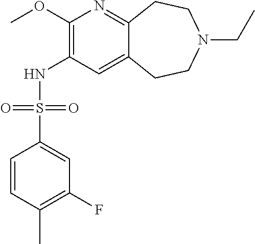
C12=NC(OC)=C(NS(C3=CC(F)=C(C)C=C3)(=O)=O)C=C1CCN(CC)CC2
